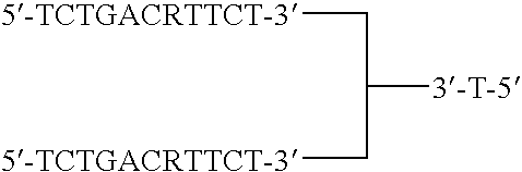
[5-TCTGACRTTCT-3]CC([3-T-5])C[5-TCTGACRTTCT-3]
